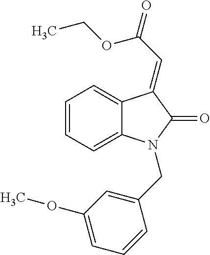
C1=CC=C2C(=C1)C(=CC(=O)OCC)C(=O)N2CC1=CC(OC)=CC=C1
